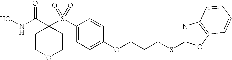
ONC(C1(S(C2=CC=C(OCCCSC3=NC4=C(O3)C=CC=C4)C=C2)(=O)=O)CCOCC1)=O
